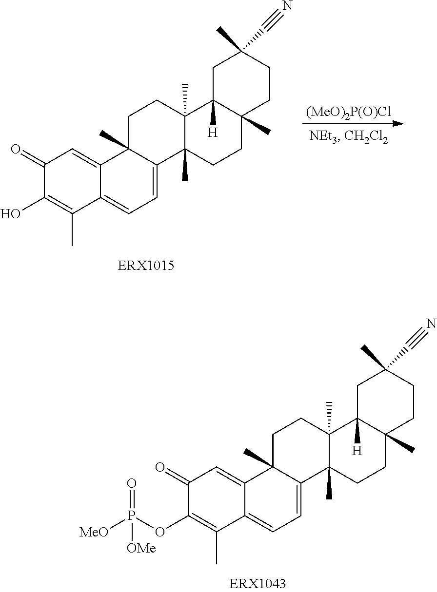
C1(=O)C(OP([MeO])(=O)[OMe])=C(C)C2=CC=C3C(C)(C2=C1)CCC1(C)C3(C)CCC2(C)C1([H])CC(C)(C#N)CC2.C1(=O)C(O)=C(C)C2=CC=C3C(C)(C2=C1)CCC1(C)C3(C)CCC2(C)C1([H])CC(C)(C#N)CC2.[(MeO)2P(O)Cl]
